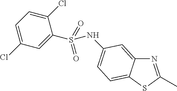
N1=C(C)SC2=CC=C(NS(C3=CC(Cl)=CC=C3Cl)(=O)=O)C=C12
